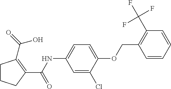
C1CCC(C(NC2=CC=C(OCC3=C(C(F)(F)F)C=CC=C3)C(Cl)=C2)=O)=C1C(=O)O
